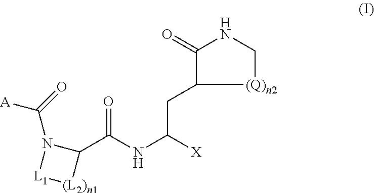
O=C(NC([X])CC1C(=O)NC[(Q)n2]1)C1N(C(=O)[A])[L1][(L2)n1]1
